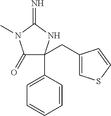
C1(=O)C(C2=CC=CC=C2)(CC2=CSC=C2)NC(=N)N1C
